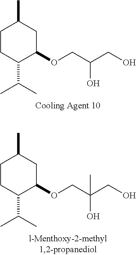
C1CC(C(C)C)C(OCC(CO)O)CC1C.C1CC(C(C)C)C(OCC(CO)(O)C)CC1C
